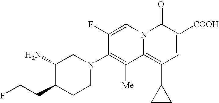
C1(N)C(CCF)CCN(C2=C([Me])C3=C(C4CC4)C=C([COOH])C(=O)N3C=C2F)C1
